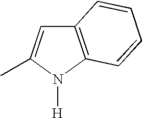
C12=C(N([H])C(C)=C1)C=CC=C2
